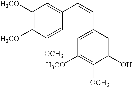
C1([H3CO])=C([H3CO])C([OCH3])=CC(C=CC2=CC([H3CO])=C([OCH3])C(O)=C2)=C1
